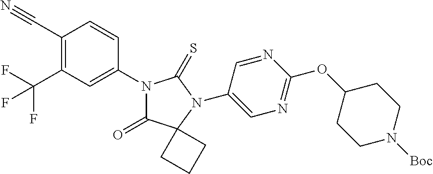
C1=C(N2C(=O)C3(N(C4=CN=C(OC5CCN([Boc])CC5)N=C4)C2=S)CCC3)C=CC(C#N)=C1C(F)(F)F
